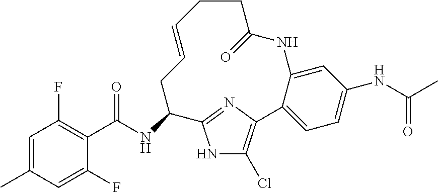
C1=C(C)C=C(F)C(C(NC2CC=CCCC(=O)NC3=CC(NC(C)=O)=CC=C3C3=C(Cl)NC2=N3)=O)=C1F
